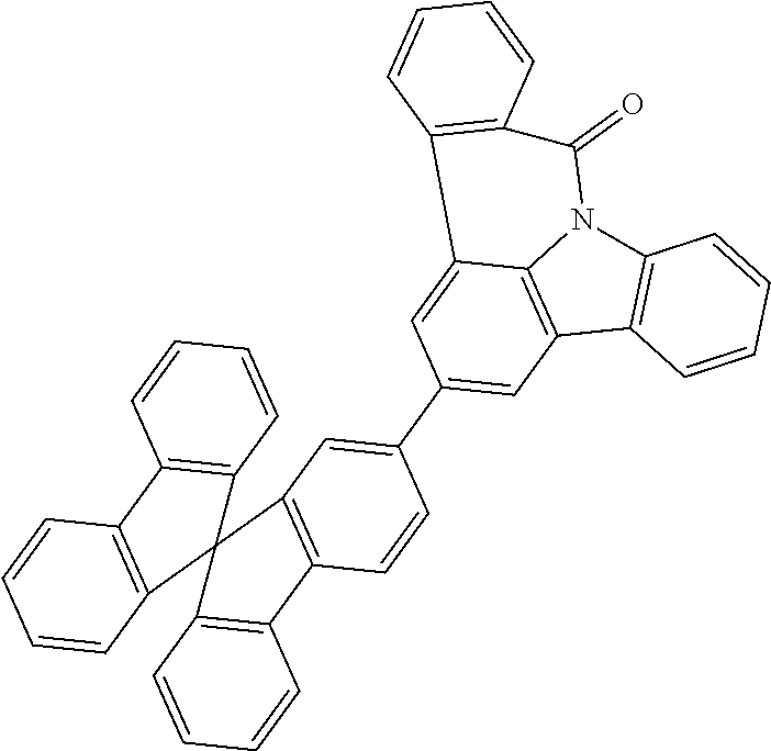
C12=C(C3=C4N1C(=O)C1=C(C4=CC(C4=CC5=C(C=C4)C4=C(C=CC=C4)C54C5=C(C=CC=C5)C5=C4C=CC=C5)=C3)C=CC=C1)C=CC=C2
